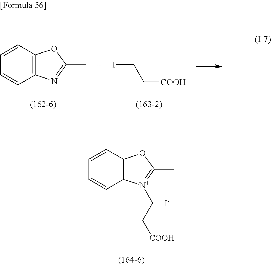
ICC[COOH].C12=C(C=CC=C1)OC(C)=N2.C12=C(C=CC=C1)OC(C)=[N+]2CC[COOH].[I-]
